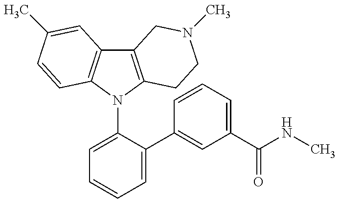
C12=C(N(C3=CC=CC=C3C3=CC(C(NC)=O)=CC=C3)C3=C1C=C(C)C=C3)CCN(C)C2
